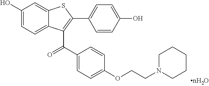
C1(O)=CC=C2C(=C1)SC(C1=CC=C(O)C=C1)=C2C(C1=CC=C(OCCN2CCCCC2)C=C1)=O
